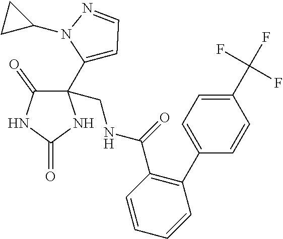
C1(C(F)(F)F)=CC=C(C2=C(C(NCC3(C4=CC=NN4C4CC4)C(=O)NC(=O)N3)=O)C=CC=C2)C=C1
